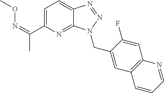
C1=C(C(=NOC)C)N=C2C(=C1)N=NN2CC1=CC2=C(C=C1F)N=CC=C2
